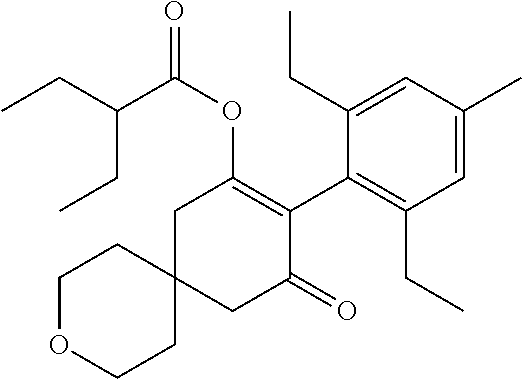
C1OCCC2(C1)CC(=O)C(C1=C(CC)C=C(C)C=C1CC)=C(OC(=O)C(CC)CC)C2
